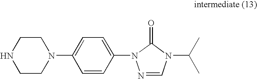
C1CN(C2=CC=C(N3N=CN(C(C)C)C3=O)C=C2)CCN1
